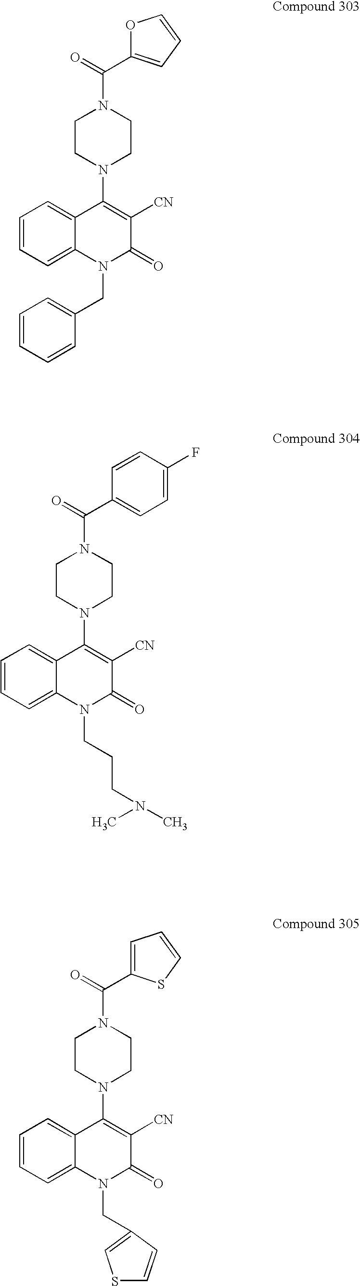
C1=CC=C2C(=C1)C(N1CCN(C(=O)C3=CC=CO3)CC1)=C([CN])C(=O)N2CC1=CC=CC=C1.C1=CC=C2C(=C1)C(N1CCN(C(=O)C3=CC=C(F)C=C3)CC1)=C([CN])C(=O)N2CCCN(C)C.C1=CC=C2C(=C1)C(N1CCN(C(=O)C3=CC=CS3)CC1)=C([CN])C(=O)N2CC1=CSC=C1
